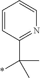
C1=CC(C(C)(*)C)=NC=C1
